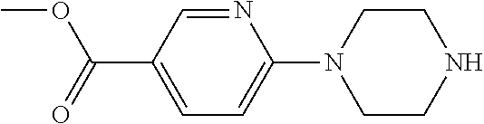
N1=CC(C(=O)OC)=CC=C1N1CCNCC1
